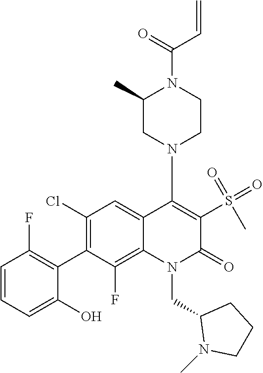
C1(Cl)=C(C2=C(F)C=CC=C2O)C(F)=C2C(=C1)C(N1CCN(C(=O)C=C)C(C)C1)=C(S(=O)(=O)C)C(=O)N2CC1N(C)CCC1
